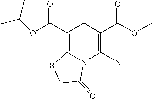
O(C(C1=C2N(C(N)=C(C(OC)=O)C1)C(=O)CS2)=O)C(C)C
